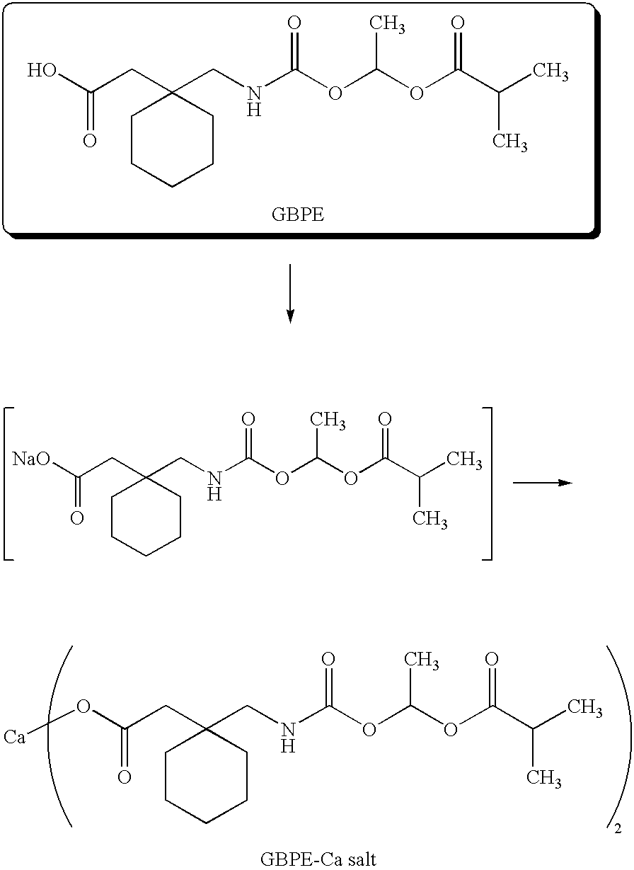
OC(CC1(CNC(OC(OC(C(C)C)=O)C)=O)CCCCC1)=O.[NaO]C(CC1(CNC(OC(OC(C(C)C)=O)C)=O)CCCCC1)=O.O(C(CC1(CNC(OC(OC(C(C)C)=O)C)=O)CCCCC1)=O)[Ca]
